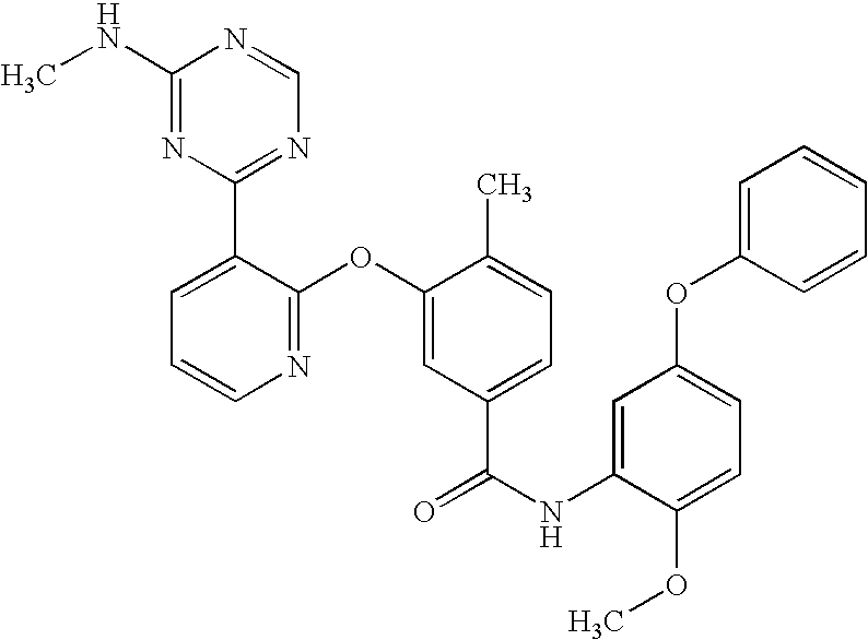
N1=C(OC2=CC(C(NC3=CC(OC4=CC=CC=C4)=CC=C3OC)=O)=CC=C2C)C(C2=NC=NC(NC)=N2)=CC=C1
